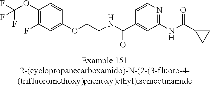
C1(OC(F)(F)F)=C(F)C=C(OCCNC(C2=CC(NC(=O)C3CC3)=NC=C2)=O)C=C1
